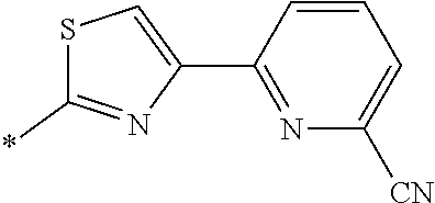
S1C(*)=NC(C2=NC([CN])=CC=C2)=C1
